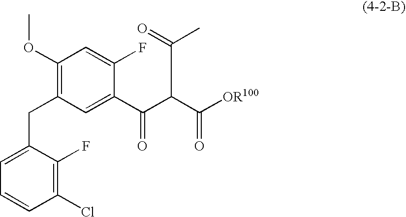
C1(Cl)=C(F)C(CC2=C(OC)C=C(F)C(C(C(C([OR100])=O)C(=O)C)=O)=C2)=CC=C1
